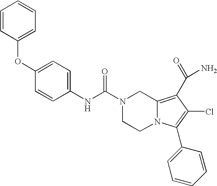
C1(NC(=O)N2CCN3C(=C(C(N)=O)C(Cl)=C3C3=CC=CC=C3)C2)=CC=C(OC2=CC=CC=C2)C=C1
